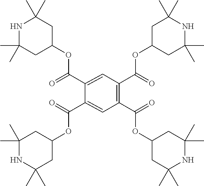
N1C(C)(C)CC(OC(C2=CC(C(OC3CC(C)(C)NC(C)(C)C3)=O)=C(C(OC3CC(C)(C)NC(C)(C)C3)=O)C=C2C(OC2CC(C)(C)NC(C)(C)C2)=O)=O)CC1(C)C
